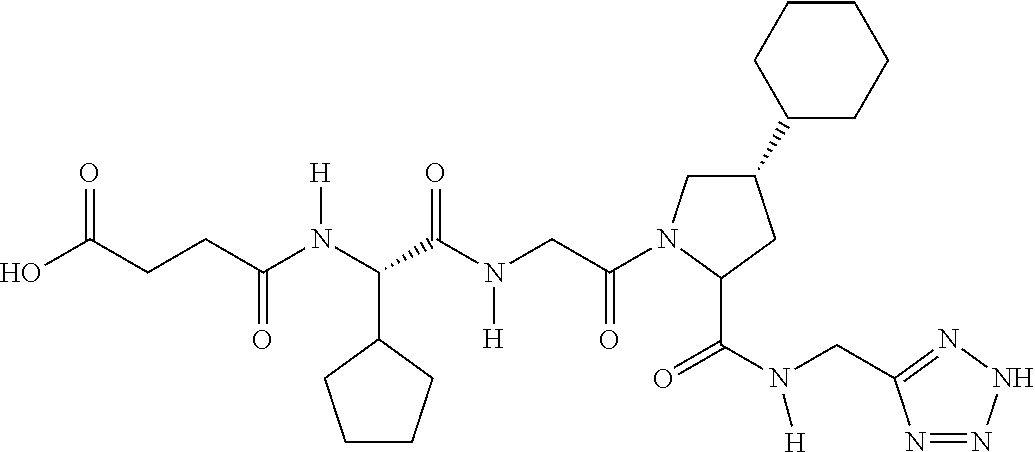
C1(C2CCCCC2)CN(C(CN(C(C(N(C(CCC(O)=O)=O)[H])C2CCCC2)=O)[H])=O)C(C(N(CC2=NNN=N2)[H])=O)C1
